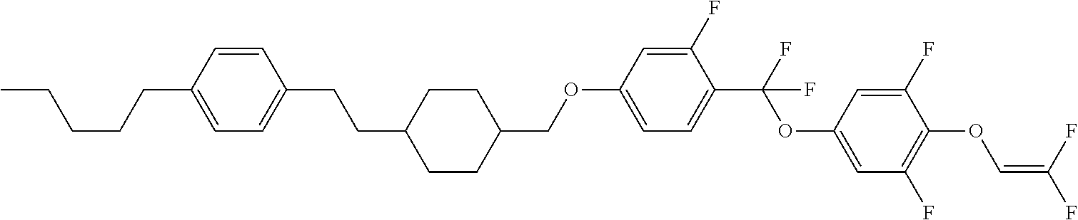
C1=CC(CCCCC)=CC=C1CCC1CCC(COC2=CC=C(C(F)(OC3=CC(F)=C(OC=C(F)F)C(F)=C3)F)C(F)=C2)CC1
